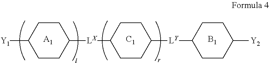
C1([Y1])CCC([LX]C2CCC([LY]C3CCC([Y2])CC3)CC2)CC1.[A1].[C1].[B1]
